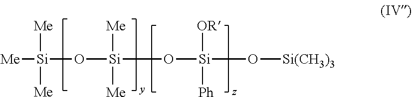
[Me][Si]([Me])([Me])O[Si](O[Si]([OR])([Ph])O[Si(CH3)3])([Me])[Me]
